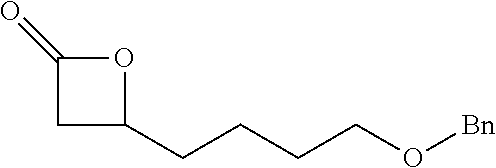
O1C(=O)CC1CCCCO[Bn]
